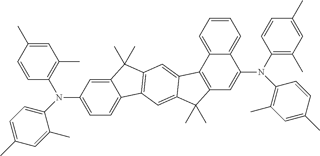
C12=CC(N(C3=CC=C(C)C=C3C)C3=C(C)C=C(C)C=C3)=CC=C1C1=C(C2(C)C)C=C2C(=C1)C(C)(C)C1=C2C2=CC=CC=C2C(N(C2=C(C)C=C(C)C=C2)C2=C(C)C=C(C)C=C2)=C1
